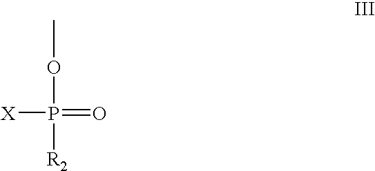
COP([R2])(=O)[X]
